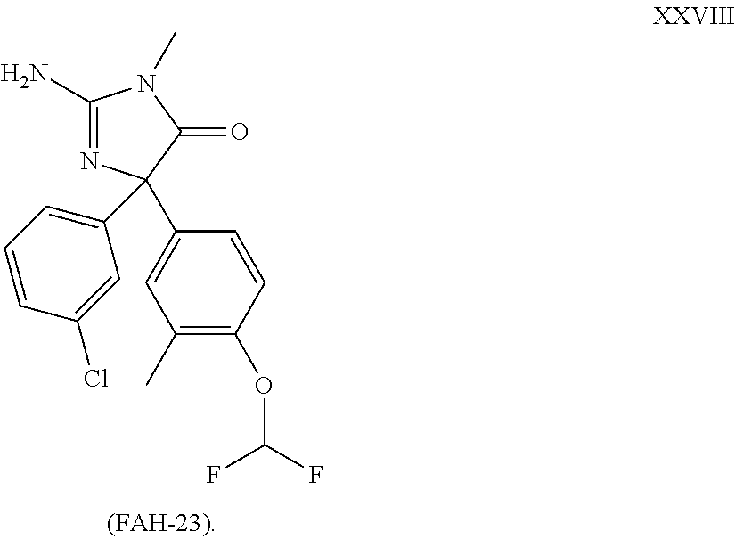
C1(N)=NC(C2=CC(C)=C(OC(F)F)C=C2)(C2=CC=CC(Cl)=C2)C(=O)N1C
